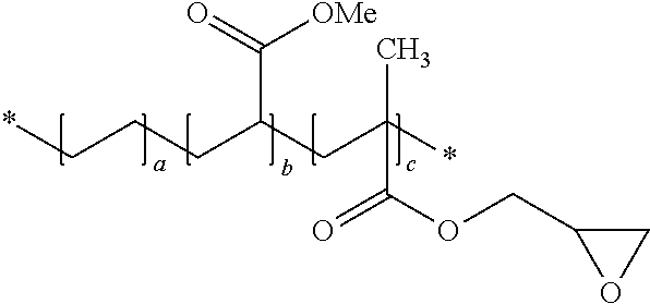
*CCCC(CC(*)(C)C(OCC1CO1)=O)C(=O)[OMe]
